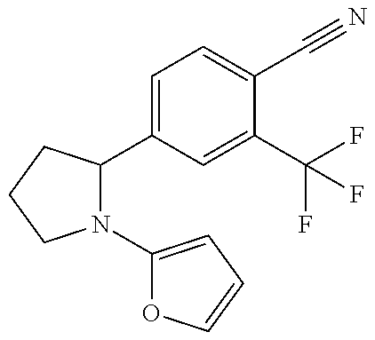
N1(C2=CC=CO2)C(C2=CC=C(C#N)C(C(F)(F)F)=C2)CCC1
